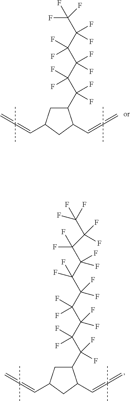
C1(C(C(C(C(C(C(F)(F)F)(F)F)(F)F)(F)F)(F)F)(F)F)CC(C=C(=C)(C)C)CC1C=C(=C)(C)C.C1(C(C(C(C(C(C(C(C(F)(C(F)(F)C(F)(F)F)F)(F)F)(F)F)(F)F)(F)F)(F)F)(F)F)(F)F)CC(C=C(=C)(C)C)CC1C=C(=C)(C)C
